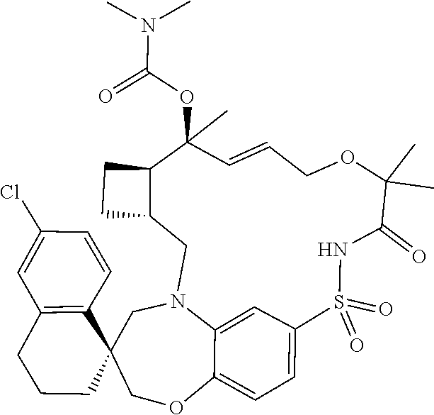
C12=CC=C3C=C1N(CC1C(C(OC(=O)N(C)C)(C)C=CCOC(C)(C)C(=O)NS3(=O)=O)CC1)CC1(C3=C(C=C(Cl)C=C3)CCC1)CO2
